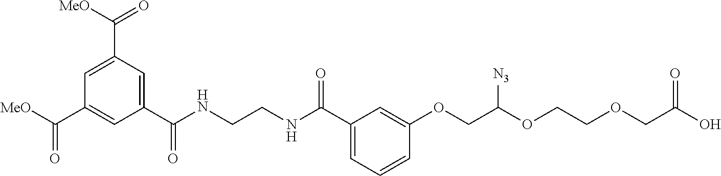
C1=C(C(NCCNC(C2=CC=CC(OCC(OCCOCC(O)=O)[N3])=C2)=O)=O)C=C(C([MeO])=O)C=C1C([MeO])=O
